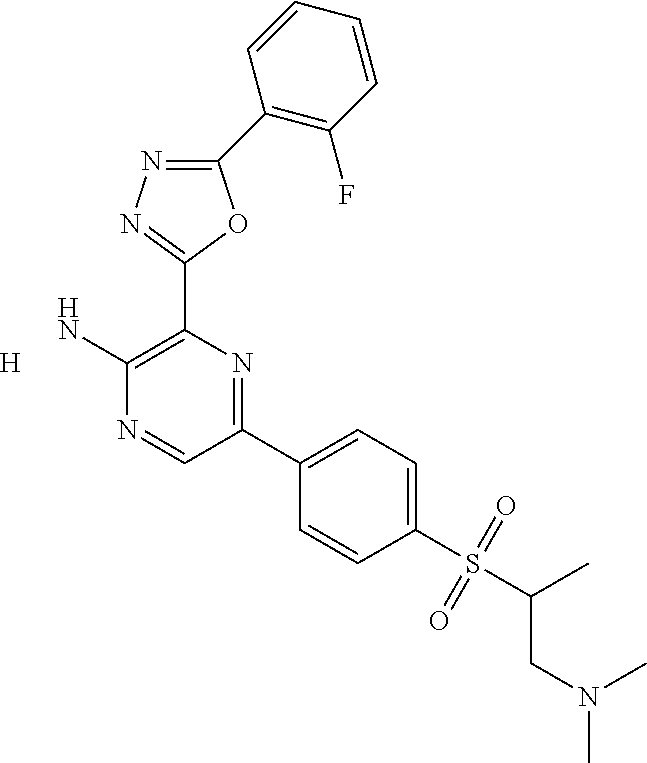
C1(C2=C(F)C=CC=C2)=NN=C(C2=C(N)N=CC(C3=CC=C(S(C(C)CN(C)C)(=O)=O)C=C3)=N2)O1.[H]
